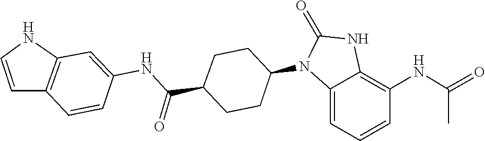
O=C1NC2=C(NC(=O)C)C=CC=C2N1C1CCC(C(NC2=CC3=C(C=C2)C=CN3)=O)CC1
